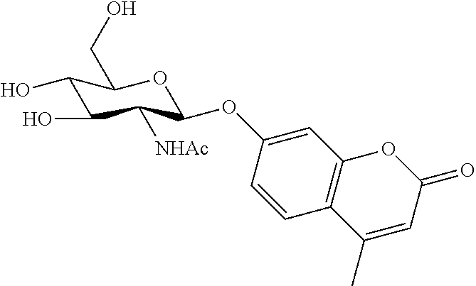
O(C1C([NHAc])C(O)C(O)C(CO)O1)C1=CC2=C(C=C1)C(C)=CC(=O)O2
